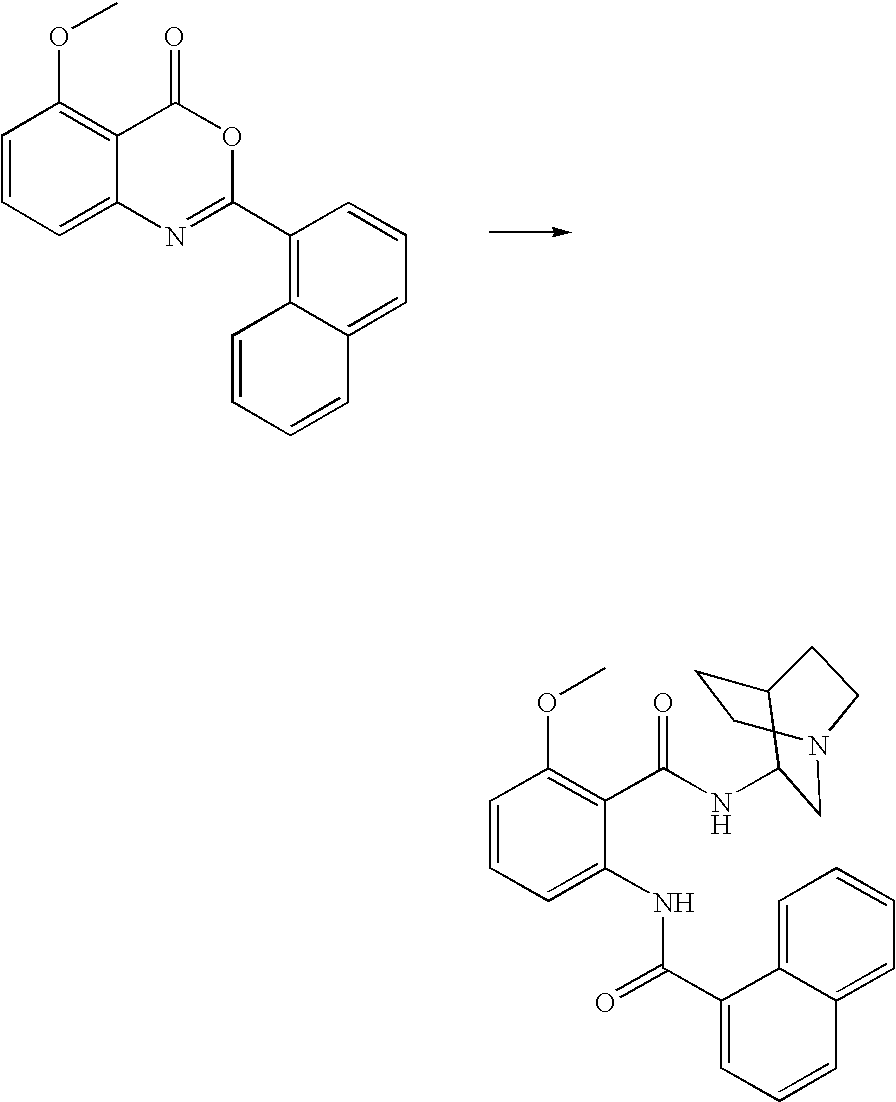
C1=CC=C2C(=C1OC)C(=O)OC(C1=C3C(=CC=C1)C=CC=C3)=N2.C1=CC=C(NC(=O)C2=CC=CC3=CC=CC=C23)C(C(NC2CN3CCC2CC3)=O)=C1OC
